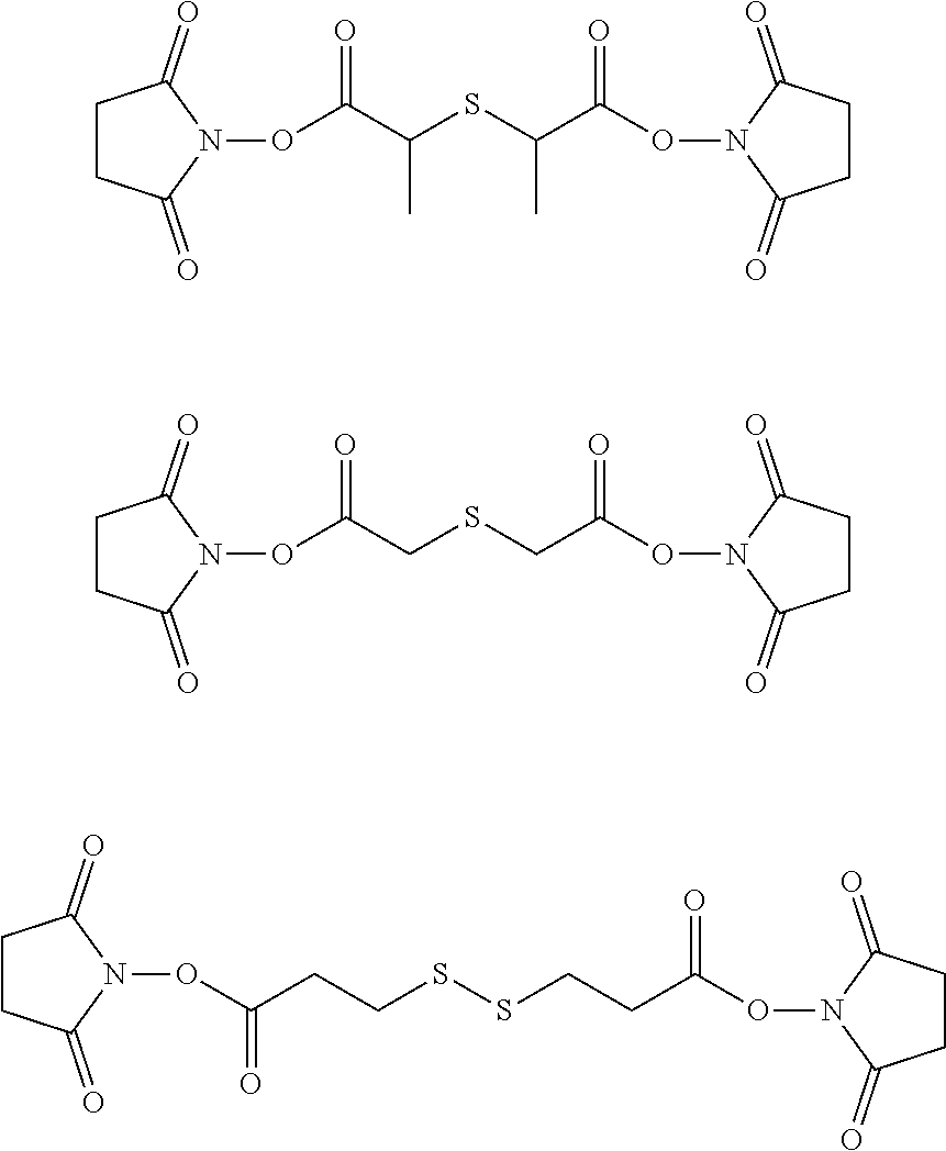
O(C(C(SC(C(ON1C(=O)CCC1=O)=O)C)C)=O)N1C(=O)CCC1=O.O(C(CSCC(ON1C(=O)CCC1=O)=O)=O)N1C(=O)CCC1=O.O(N1C(=O)CCC1=O)C(CCSSCCC(ON1C(=O)CCC1=O)=O)=O
